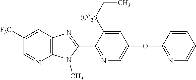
C1=C([F3C])C=NC2=C1N=C(C1=NC=C(OC3=NC=CC=C3)C=C1[(O)2S]CC)N2C
